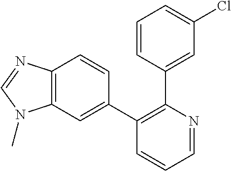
C1=CC(C2=C(C3=CC4=C(C=C3)N=CN4C)C=CC=N2)=CC(Cl)=C1
